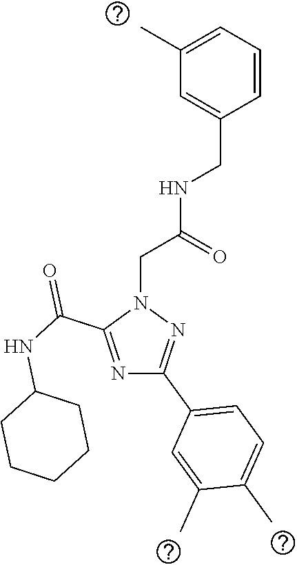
N1=C(C(NC2CCCCC2)=O)N(CC(NCC2=CC(C)=CC=C2)=O)N=C1C1=CC=C(C)C(C)=C1
